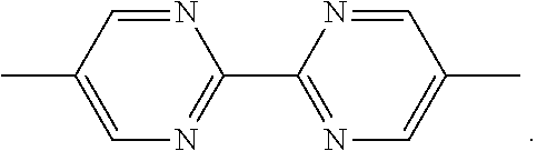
N1=CC(C)=CN=C1C1=NC=C(C)C=N1
